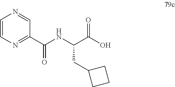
C(C(O)=O)(NC(=O)C1=NC=CN=C1)CC1CCC1
